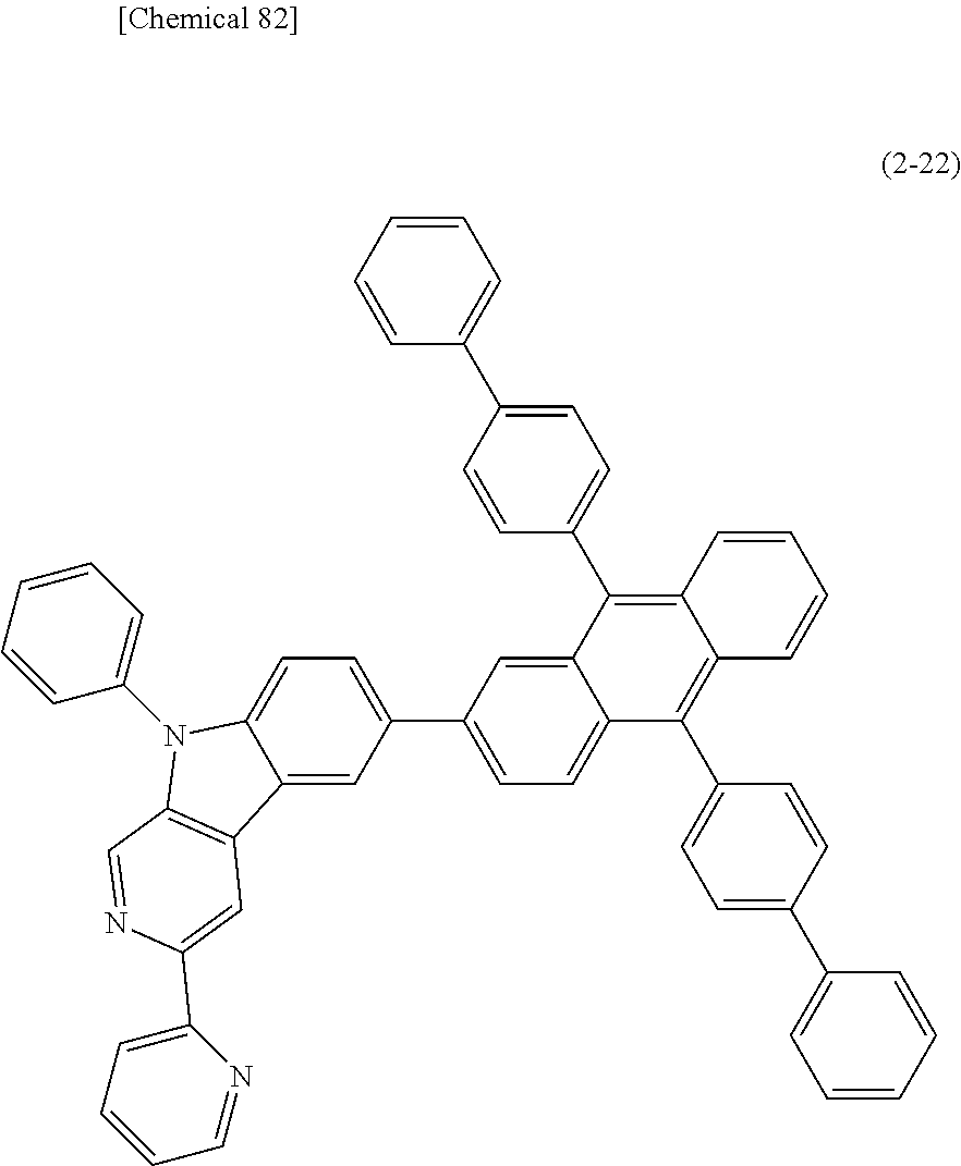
C1(C2=CC=C3C(=C2)C(C2=CC=C(C4=CC=CC=C4)C=C2)=C2C(=C3C3=CC=C(C4=CC=CC=C4)C=C3)C=CC=C2)=CC=C2C(=C1)C1=C(N2C2=CC=CC=C2)C=NC(C2=CC=CC=N2)=C1
